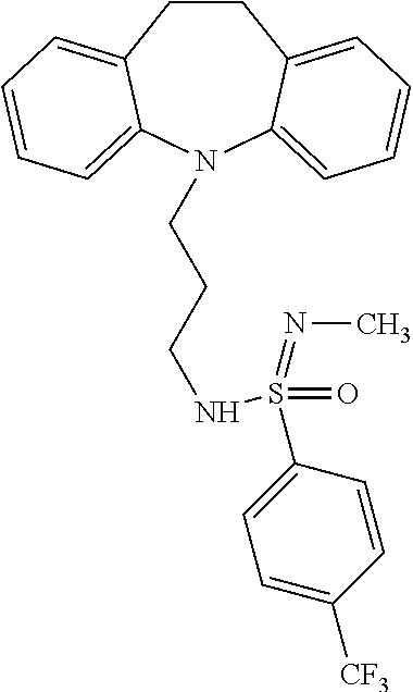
C1CC2=CC=CC=C2N(CCCNS(C2=CC=C([CF3])C=C2)(=O)=NC)C2=CC=CC=C12
